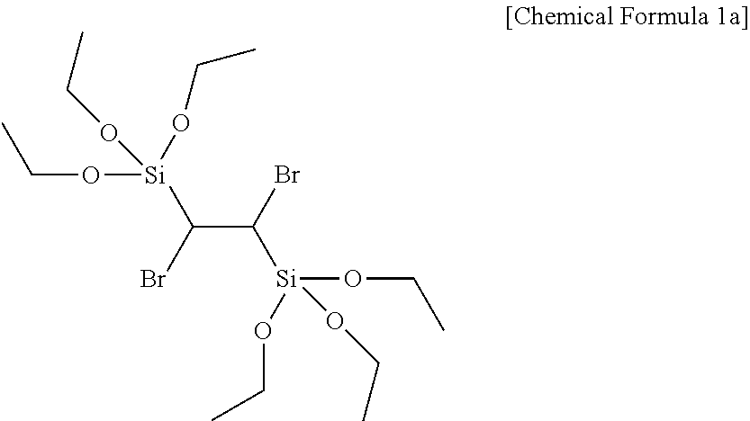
C(C(Br)[Si](OCC)(OCC)OCC)(Br)[Si](OCC)(OCC)OCC
